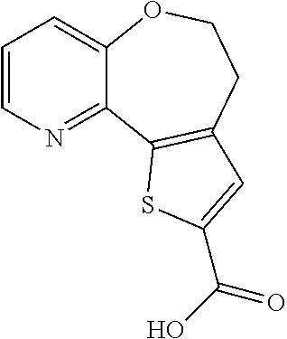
C1=CN=C2C(=C1)OCCC1=C2SC(C(O)=O)=C1
